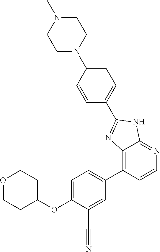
O(C1=CC=C(C2=C3C(=NC=C2)NC(C2=CC=C(N4CCN(C)CC4)C=C2)=N3)C=C1C#N)C1CCOCC1
